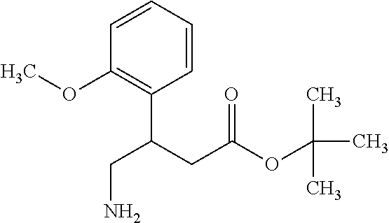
C1=CC=CC(C(CC(OC(C)(C)C)=O)CN)=C1OC
